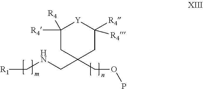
C1([R4])([R4])CC(CNC[R1])(COP)CC([R4])([R4])[Y]1
